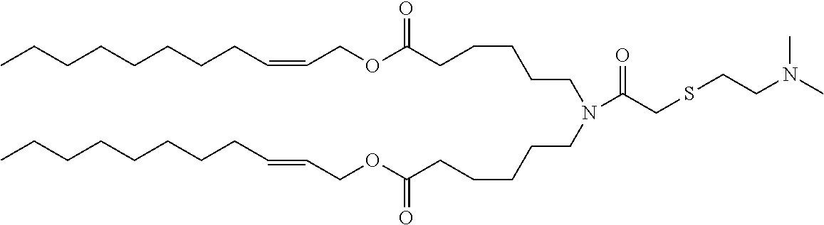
C(CCCCCC=CCOC(CCCCCN(CCCCCC(OCC=CCCCCCCCC)=O)C(CSCCN(C)C)=O)=O)CC
